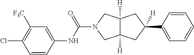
C(N1CC2([H])C([H])(C1)CC(C1=CC=CC=C1)([H])C2)(=O)NC1=CC([F3C])=C(Cl)C=C1
